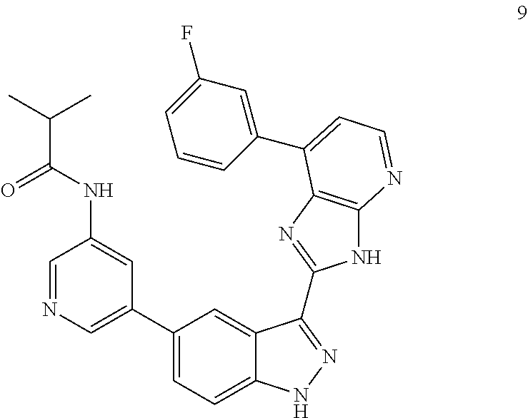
C1(C2=CC=C3C(=C2)C(C2=NC4=C(N2)N=CC=C4C2=CC(F)=CC=C2)=NN3)=CN=CC(NC(C(C)C)=O)=C1
